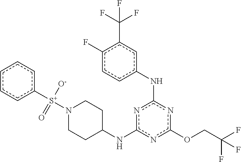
c1ccc([S+](N2CCC(Nc3nc(OCC(F)(F)F)nc(Nc4cc(C(F)(F)F)c(F)cc4)n3)CC2)([O-])=O)cc1
